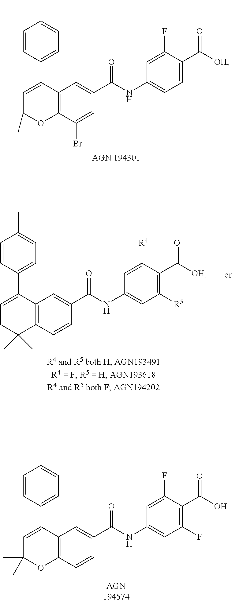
C1=CC(C2=CC(C)(C)OC3=C2C=C(C(NC2=CC=C(C([OH])=O)C(F)=C2)=O)C=C3Br)=CC=C1C.C1=CC(C2=CCC(C)(C)C3=C2C=C(C(NC2=CC([R5])=C(C([OH])=O)C([R4])=C2)=O)C=C3)=CC=C1C.C1=CC(C2=CC(C)(C)OC3=C2C=C(C(NC2=CC(F)=C(C([OH])=O)C(F)=C2)=O)C=C3)=CC=C1C
